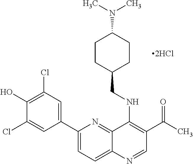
C1(C2=CC=C3C(=N2)C(NCC2CCC(N(C)C)CC2)=C(C(C)=O)C=N3)=CC(Cl)=C(O)C(Cl)=C1
